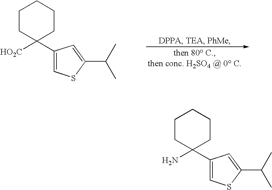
C1(C2([HO2C])CCCCC2)=CSC(C(C)C)=C1.C1(C2(N)CCCCC2)=CSC(C(C)C)=C1
